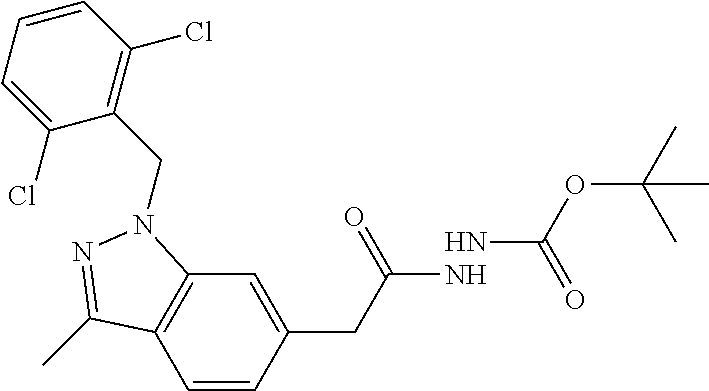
C1=CC(CC(N)=O)=CC2=C1C(C)=NN2CC1=C(Cl)C=CC=C1Cl.NC(OC(C)(C)C)=O
